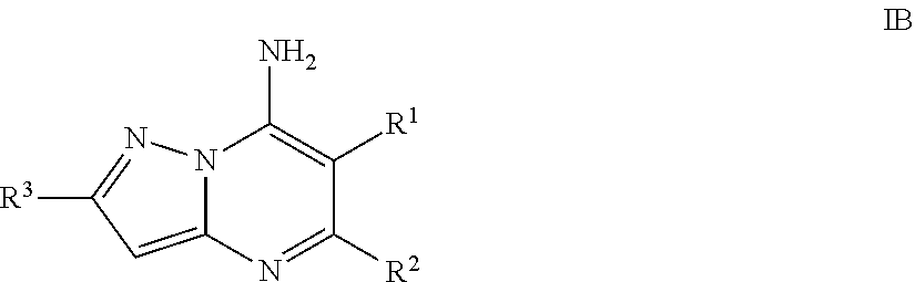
N12C(=CC([R3])=N1)N=C([R2])C([R1])=C2N
